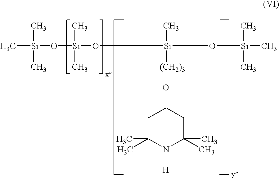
[Si](C)(C)(C)O[Si](C)(C)O[Si](C)(O[Si](C)(C)C)[(CH2)3]OC1CC(C)(C)N([H])C(C)(C)C1
